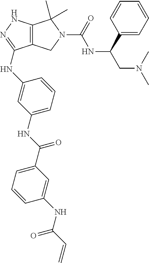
C12=C(NN=C1NC1=CC(NC(C3=CC=CC(NC(C=C)=O)=C3)=O)=CC=C1)C(C)(C)N(C(NC(CN(C)C)C1=CC=CC=C1)=O)C2
